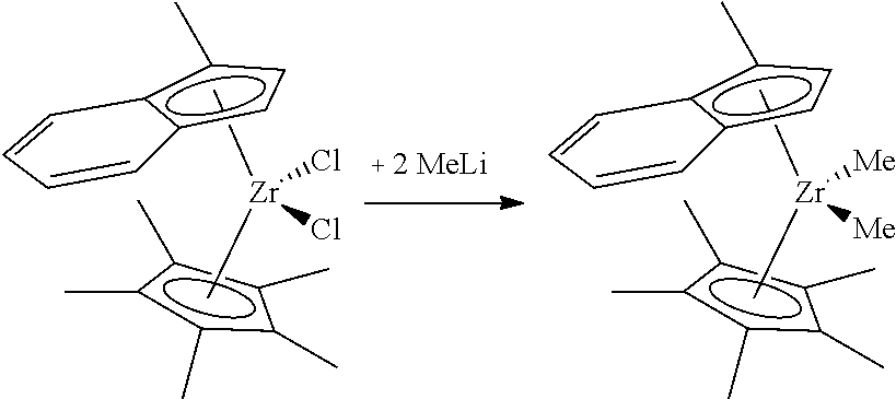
c1(C)c(C)c(C)c(C)c1C.C[Zr](C)(Cl)Cl.c12c(ccc1C)C=CC=C2.c1(C)c(C)c(C)c(C)c1C.C[Zr](C)([Me])[Me].c12c(ccc1C)C=CC=C2
